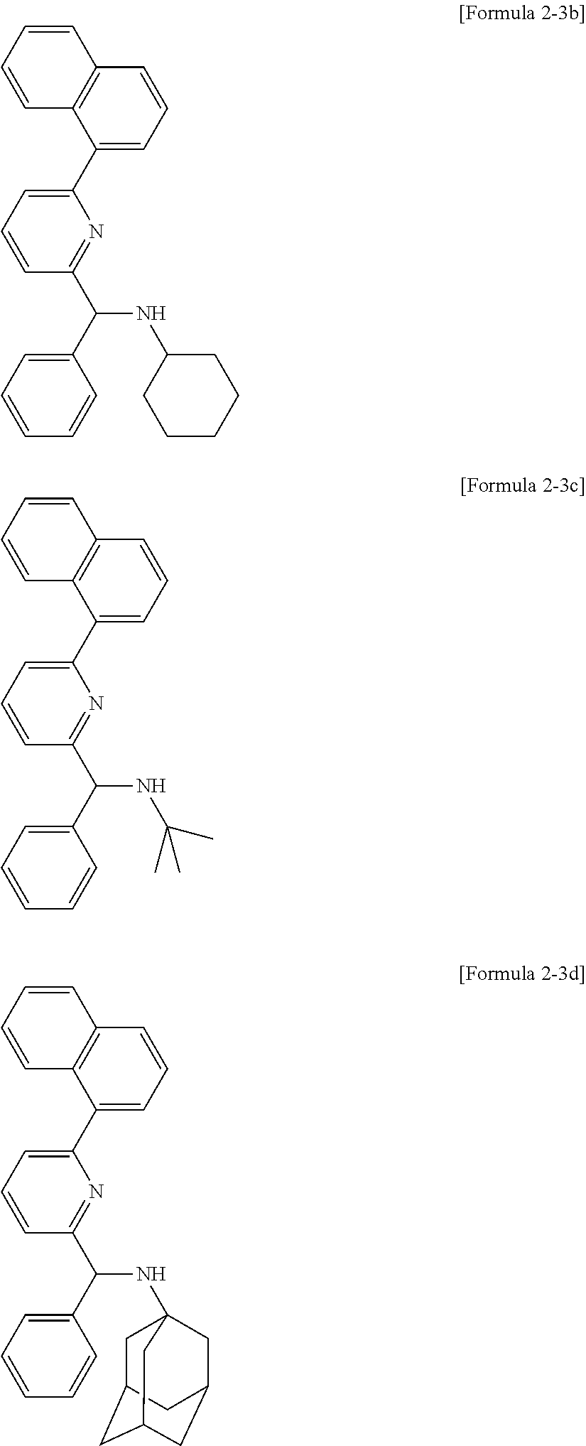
C1(C2=CC=CC3=C2C=CC=C3)=CC=CC(C(NC2CCCCC2)C2=CC=CC=C2)=N1.C1(C2=CC=CC3=C2C=CC=C3)=CC=CC(C(NC(C)(C)C)C2=CC=CC=C2)=N1.C1(C2=CC=CC3=C2C=CC=C3)=CC=CC(C(NC23CC4CC(CC(C2)C4)C3)C2=CC=CC=C2)=N1
